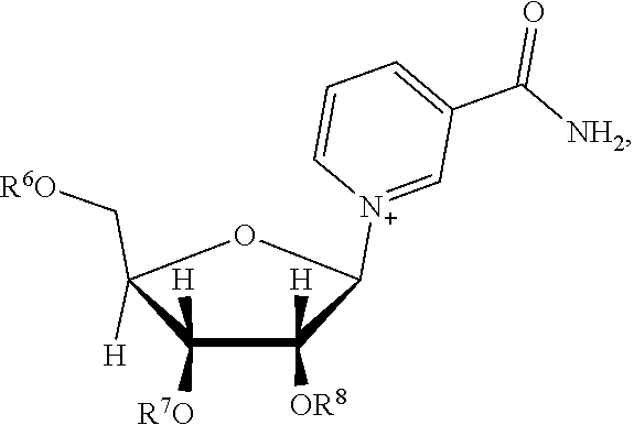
C1([R7O])([H])C([H])(C[R6O])OC([N+]2=CC(C(=O)[NH2])=CC=C2)C1([OR8])[H]
